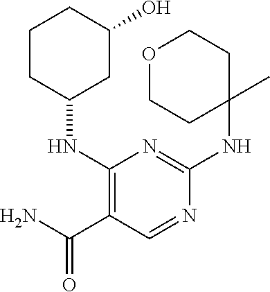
C1CC(NC2=C(C(N)=O)C=NC(NC3(C)CCOCC3)=N2)CC(O)C1
